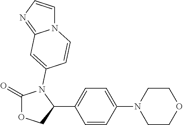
C1(=O)OCC(C2=CC=C(N3CCOCC3)C=C2)N1C1=CC2=NC=CN2C=C1
